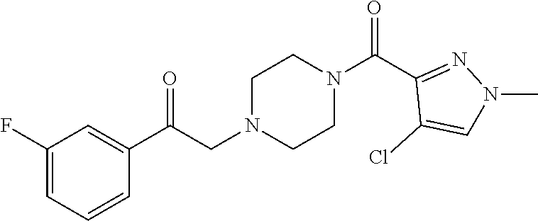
C1(F)=CC=CC(C(CN2CCN(C(C3=NN(C)C=C3Cl)=O)CC2)=O)=C1
